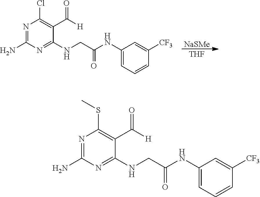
C1(NC(CNC2=NC(N)=NC(Cl)=C2C([H])=O)=O)=CC=CC([CF3])=C1.[NaSMe].[THF].C1(NC(CNC2=NC(N)=NC(SC)=C2C([H])=O)=O)=CC=CC([CF3])=C1
